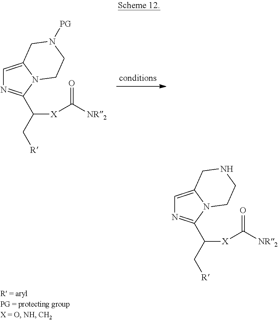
C1=C2N(C(C(C[R])[X]C([NR2])=O)=N1)CCNC2.C1=C2N(C(C(C[R])[X]C([NR2])=O)=N1)CCN([PG])C2
